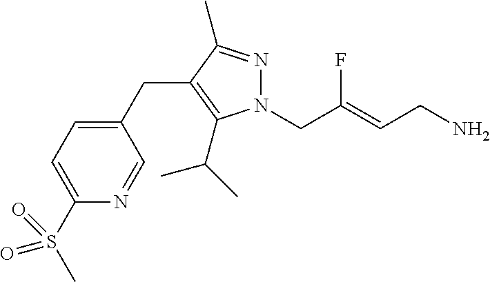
N1(CC(=CCN)F)N=C(C)C(CC2=CC=C(S(=O)(=O)C)N=C2)=C1C(C)C
